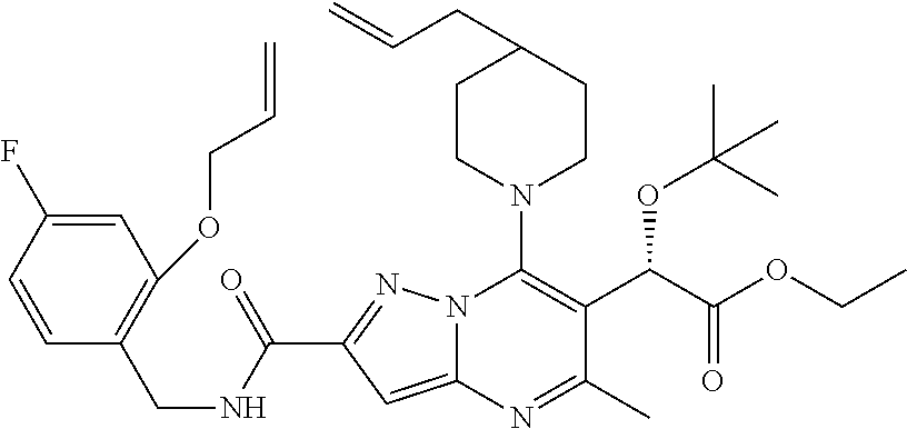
C1CN(C2=C(C(C(=O)OCC)OC(C)(C)C)C(C)=NC3=CC(C(NCC4=C(OCC=C)C=C(F)C=C4)=O)=NN23)CCC1CC=C
